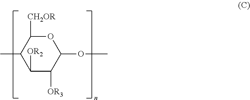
O1C([CH2OR])C(C)C([OR2])C([OR3])C1OC
